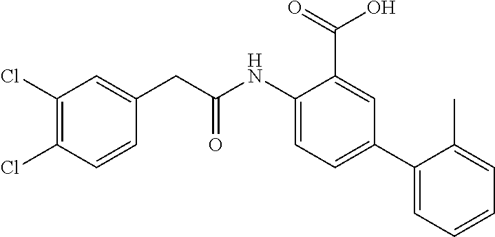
C1(NC(CC2=CC(Cl)=C(Cl)C=C2)=O)=CC=C(C2=CC=CC=C2C)C=C1C(=O)O
